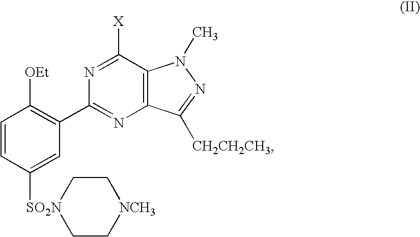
C1=CC([SO2N]2CC[NCH3]CC2)=CC(C2=NC3=C(C([X])=N2)N(C)N=C3[CH2CH2CH3])=C1[OEt]
